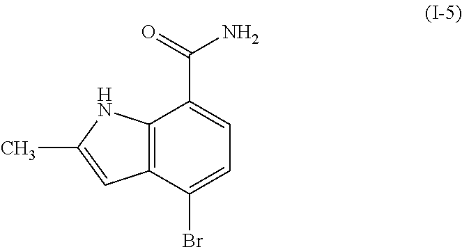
C1=C(Br)C2=C(C(C(=O)N)=C1)NC(C)=C2
